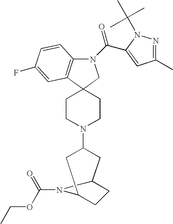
N1(C(=O)C2=CC(C)=NN2C(C)(C)C)C2=C(C3(C1)CCN(C1CC4CCC(C1)N4C(=O)OCC)CC3)C=C(F)C=C2
